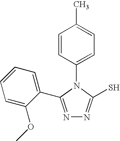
C1=CC(N2C(S)=NN=C2C2=CC=CC=C2OC)=CC=C1C
